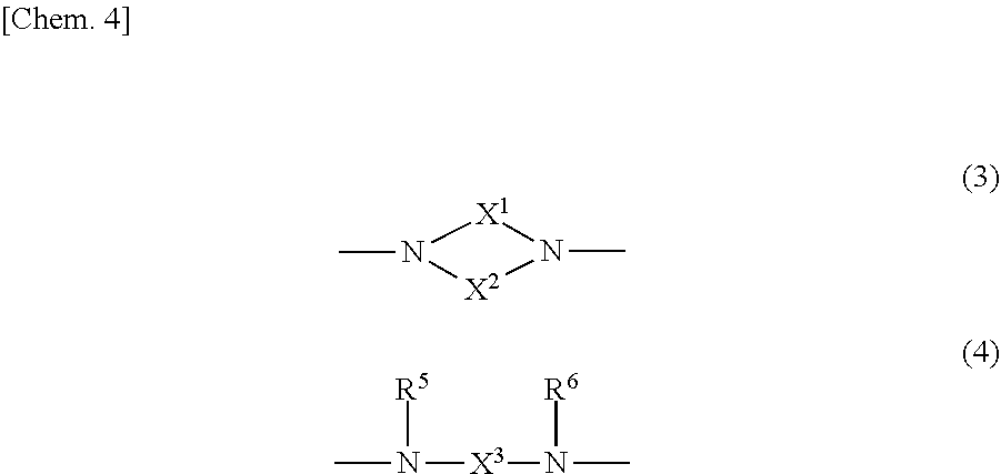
CN1[X1]N(C)[X2]1.CN([R5])[X3]N([R6])C
